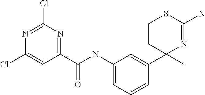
C1CC(C2=CC(NC(=O)C3=NC(Cl)=NC(Cl)=C3)=CC=C2)(C)N=C(N)S1
